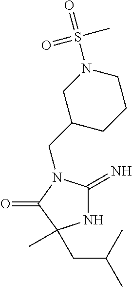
C1(CN2C(=N)NC(C)(CC(C)C)C2=O)CCCN(S(=O)(C)=O)C1
